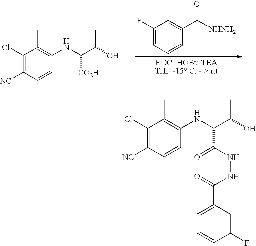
C1(F)=CC=CC(C([NHNH2])=O)=C1.C1(Cl)=C([NC])C=CC(NC(C(C)O)[CO2H])=C1C.C1(Cl)=C([NC])C=CC(NC(C(C)O)C(NNC(=O)C2=CC=CC(F)=C2)=O)=C1C
